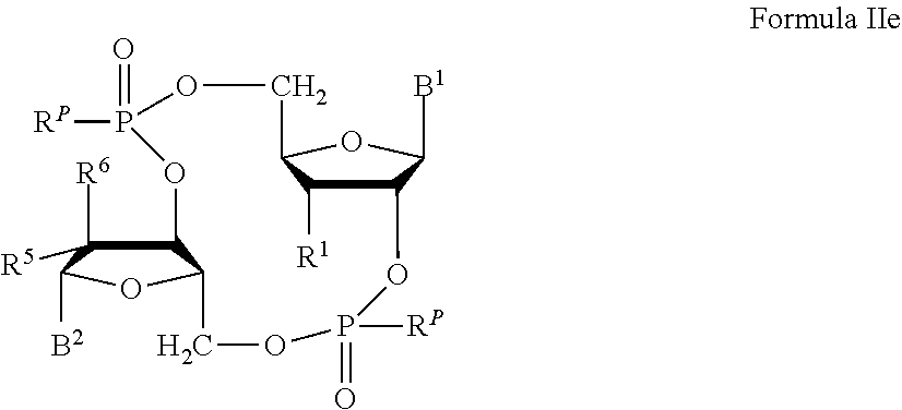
C12C([R1])C(OC1[B1])COP([RP])(=O)OC1C([R6])([R5])C([B2])OC1COP(=O)([RP])O2
